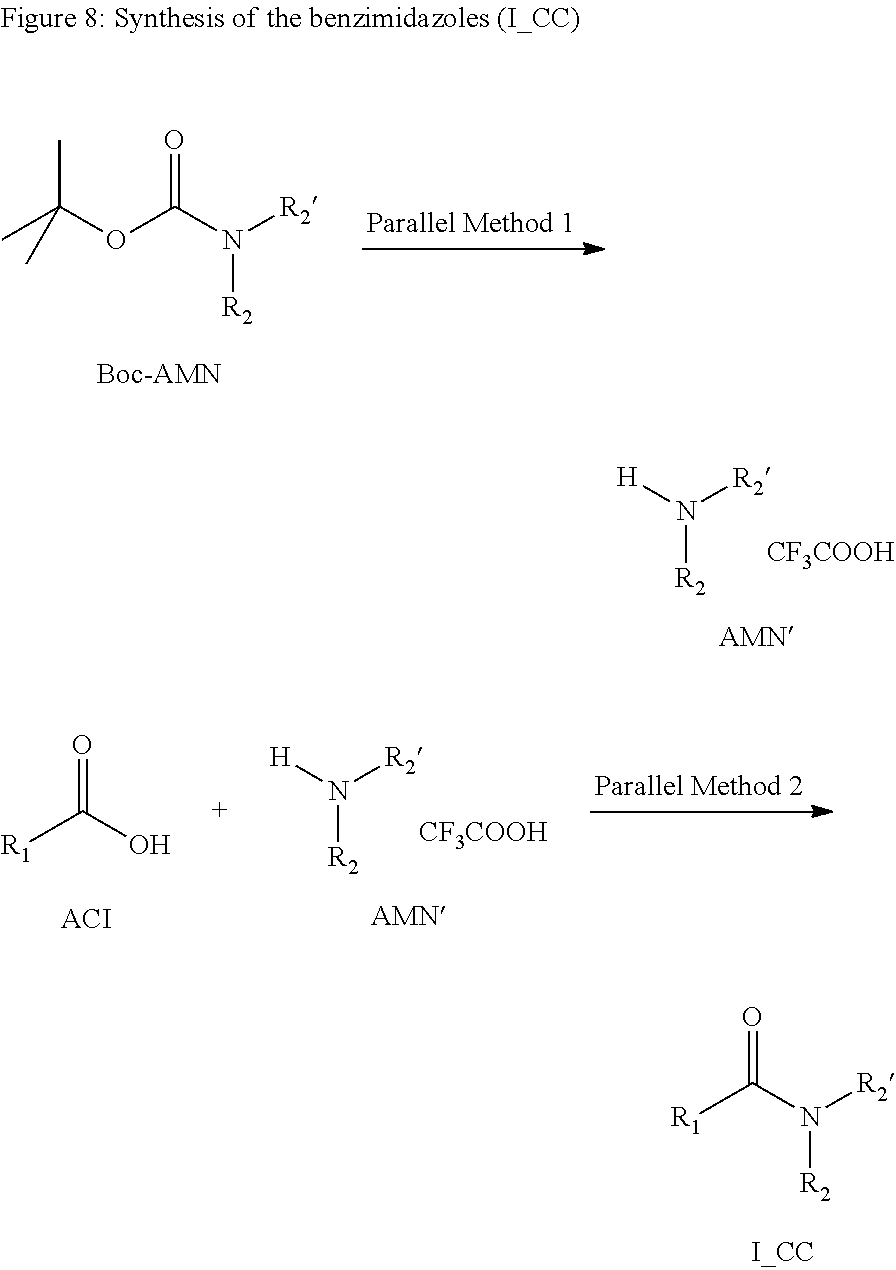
CC(OC(N([R2])[R2])=O)(C)C.[R2]N([H])[R2].[CF3COOH].[R2]N([H])[R2].[CF3COOH].O=C(O)[R1].O=C(N([R2])[R2])[R1]
